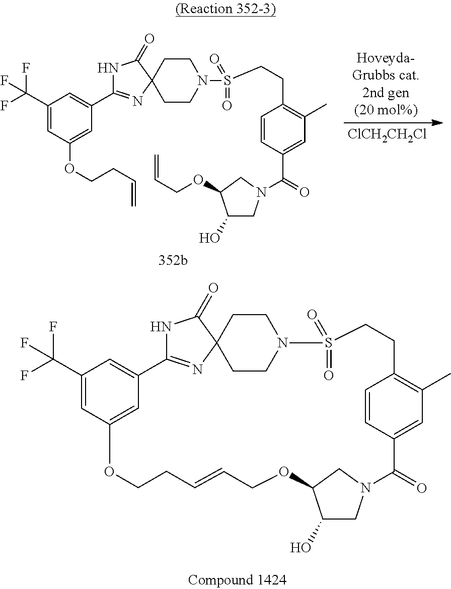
[ClCH2CH2Cl].C1(C(F)(F)F)=CC(OCCC=C)=CC(C2=NC3(C(=O)N2)CCN(S(CCC2=C(C)C=C(C(=O)N4CC(O)C(OCC=C)C4)C=C2)(=O)=O)CC3)=C1.C1(C(F)(F)F)=CC2=CC(=C1)C1=NC3(C(=O)N1)CCN(CC3)S(=O)(=O)CCC1=C(C)C=C(C=C1)C(=O)N1CC(O)C(OCC=CCCO2)C1
